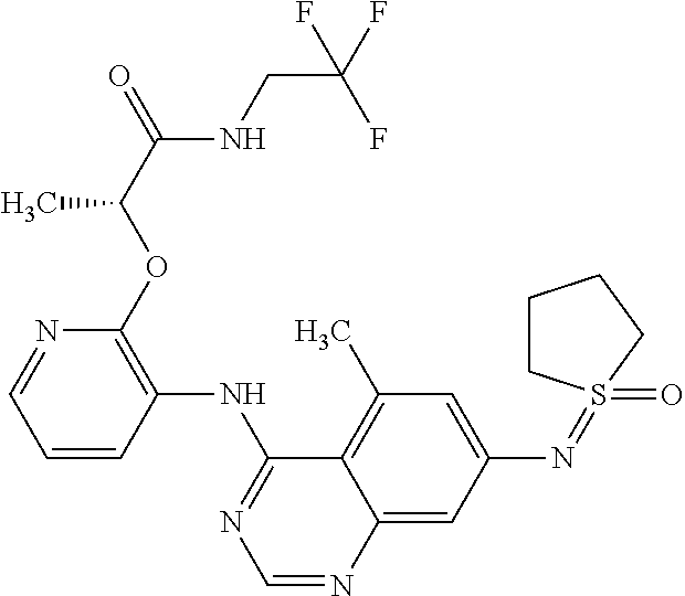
C1=CC(NC2=NC=NC3=CC(N=S4(=O)CCCC4)=CC(C)=C23)=C(OC(C)C(NCC(F)(F)F)=O)N=C1
